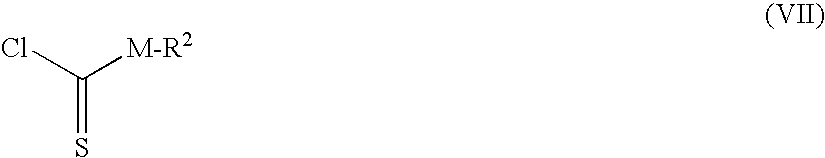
S=C(Cl)[M-R2]
